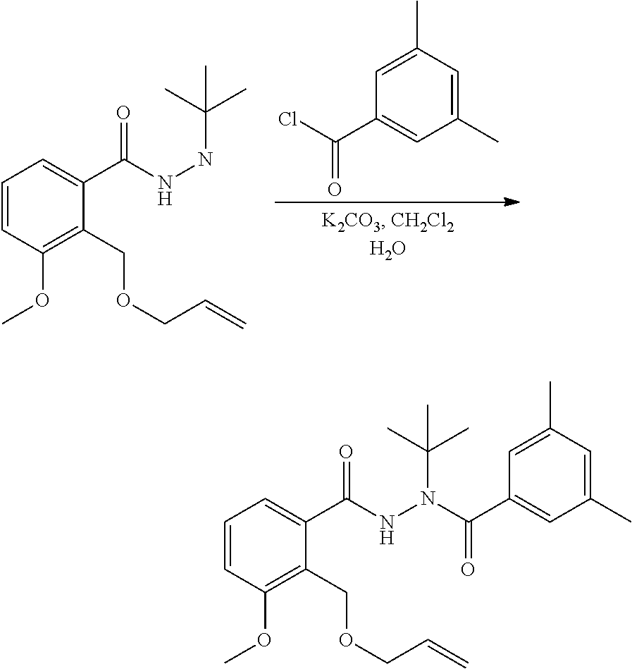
ClC(C1=CC(C)=CC(C)=C1)=O.C1=CC(OC)=C(COCC=C)C(C(NNC(C)(C)C)=O)=C1.C1=CC(OC)=C(COCC=C)C(C(NN(C(C)(C)C)C(C2=CC(C)=CC(C)=C2)=O)=O)=C1
